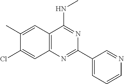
C1(C)=CC2=C(C=C1Cl)N=C(C1=CC=CN=C1)N=C2NC
